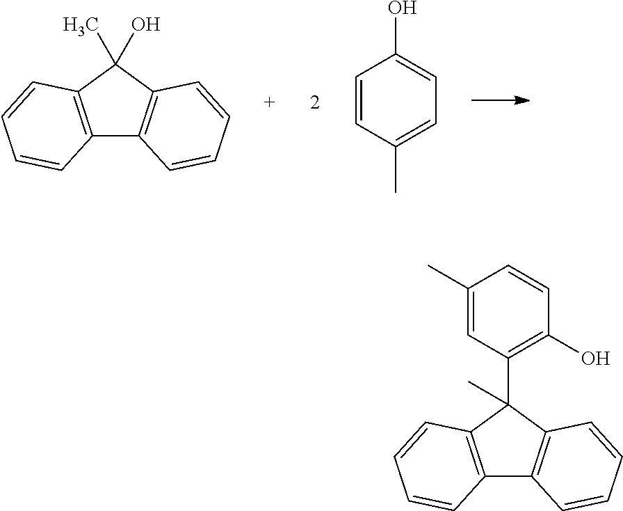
C12=C(C(C)(O)C3=C1C=CC=C3)C=CC=C2.C1=CC(C)=CC=C1O.C12=C(C(C3=C(O)C=CC(C)=C3)(C)C3=C1C=CC=C3)C=CC=C2
